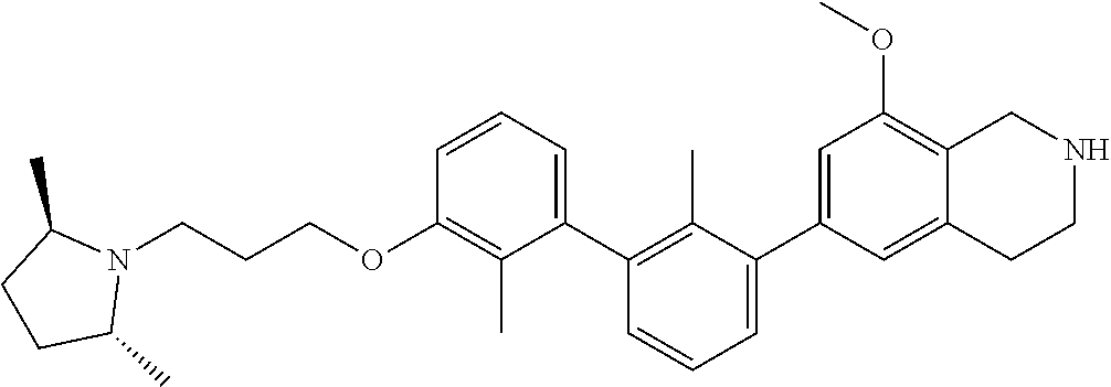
C1(OCCCN2C(C)CCC2C)=C(C)C(C2=C(C)C(C3=CC(OC)=C4C(=C3)CCNC4)=CC=C2)=CC=C1
